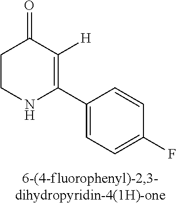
C1CNC(C2=CC=C(F)C=C2)=C([H])C1=O
